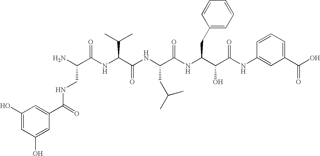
C(=O)(NCC(N)C(=O)NC(C(C)C)C(=O)NC(CC(C)C)C(=O)NC(CC1=CC=CC=C1)C(O)C(=O)NC1=CC(C(=O)O)=CC=C1)C1=CC(O)=CC(O)=C1
